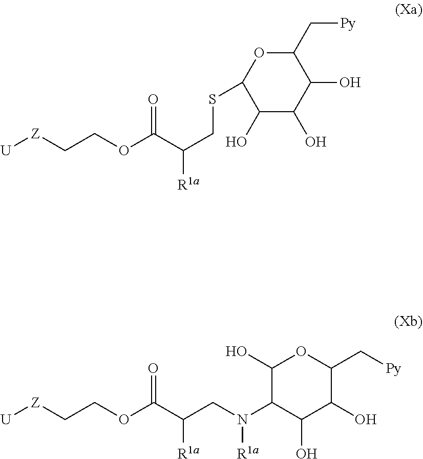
[Z](CCOC(C(CSC1C(O)C(O)C(O)C(C[Py])O1)[R1a])=O)[U].[Z](CCOC(C(CN(C1C(O)C(O)C(C[Py])OC1O)[R1a])[R1a])=O)[U]
